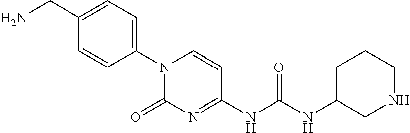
C1(CN)=CC=C(N2C(=O)N=C(NC(=O)NC3CNCCC3)C=C2)C=C1
